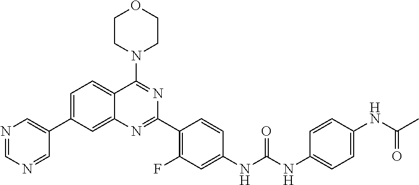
N1=CN=CC(C2=CC=C3C(=C2)N=C(C2=C(F)C=C(NC(NC4=CC=C(NC(C)=O)C=C4)=O)C=C2)N=C3N2CCOCC2)=C1
